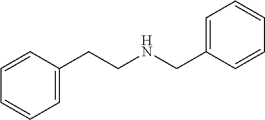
C1(CNCCC2=CC=CC=C2)=CC=CC=C1
